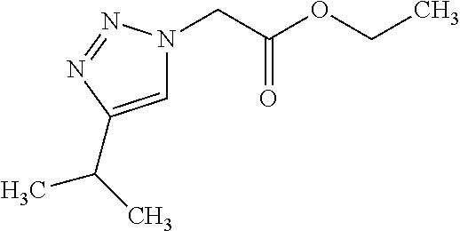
C1=C(C(C)C)N=NN1CC(OCC)=O
